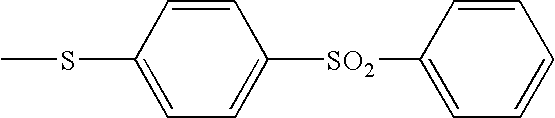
C1=CC(SC)=CC=C1[SO2]C1=CC=CC=C1
